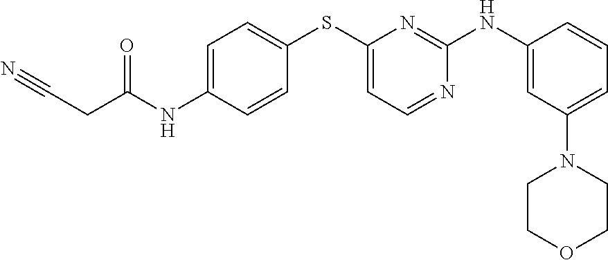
C1=C(NC(CC#N)=O)C=CC(SC2=CC=NC(NC3=CC(N4CCOCC4)=CC=C3)=N2)=C1
